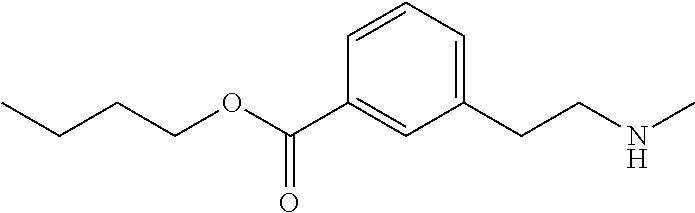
C1=CC=C(CCNC)C=C1C(OCCCC)=O
